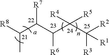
[R8]C(C(C(C(C([R2])([R3])[R1])([R4])[R5])[R6])[R7])C
